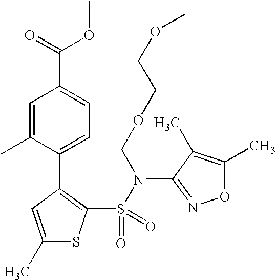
C1(C)=CC(C2=CC=C(C(OC)=O)C=C2C)=C(S(N(C2=NOC(C)=C2C)COCCOC)(=O)=O)S1
